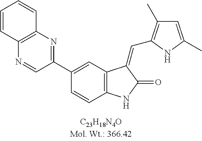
C1(C2=CC3=C(C=C2)NC(=O)C3=CC2=C(C)C=C(C)N2)=NC2=C(N=C1)C=CC=C2
